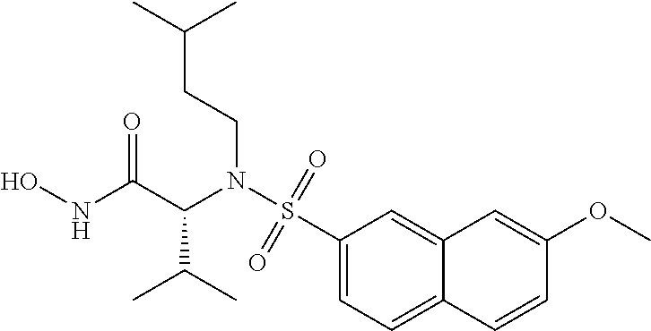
C12=CC(S(N(C(C(NO)=O)C(C)C)CCC(C)C)(=O)=O)=CC=C1C=CC(OC)=C2
